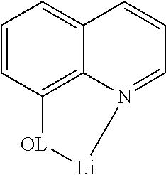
C1=CC2=C3C(=C1)C=CC=N3[Li][OL]2
